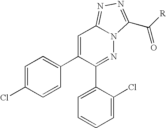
C1=C(Cl)C=CC(C2=CC3=NN=C(C([R])=O)N3N=C2C2=CC=CC=C2Cl)=C1
